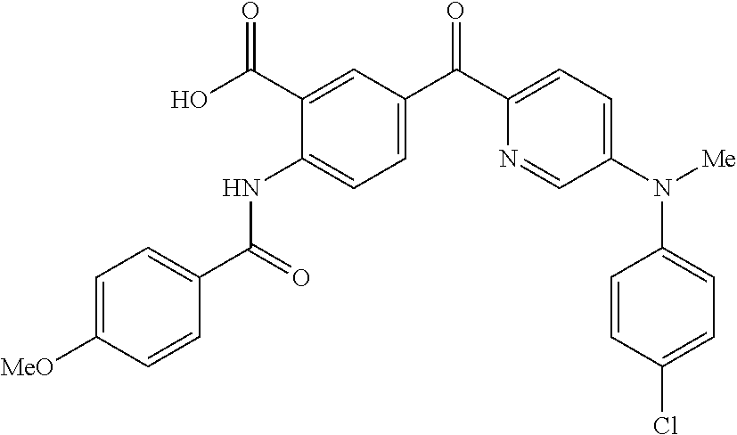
C1=C([MeO])C=CC(C(=O)NC2=CC=C(C(C3=CC=C(N([Me])C4=CC=C(Cl)C=C4)C=N3)=O)C=C2C(O)=O)=C1
